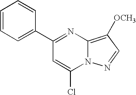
C1(C2=NC3=C([OCH3])C=NN3C(Cl)=C2)=CC=CC=C1
